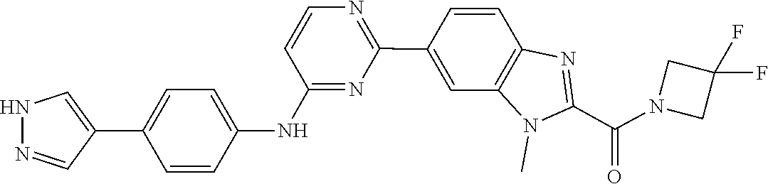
N1N=CC(C2=CC=C(NC3=NC(C4=CC5=C(C=C4)N=C(C(N4CC(F)(F)C4)=O)N5C)=NC=C3)C=C2)=C1
